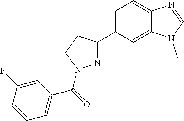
N1=C(C2=CC=C3C(=C2)N(C)C=N3)CCN1C(=O)C1=CC=CC(F)=C1
